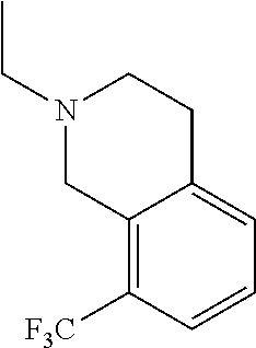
N1(CC)CC2=C([F3C])C=CC=C2CC1
